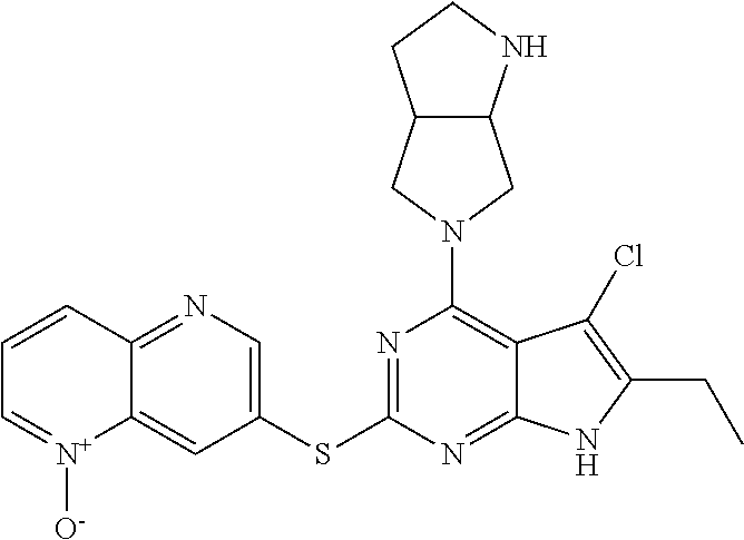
N1=C(SC2=CN=C3C(=C2)[N+]([O-])=CC=C3)N=C2C(=C1N1CC3C(C1)CCN3)C(Cl)=C(CC)N2
